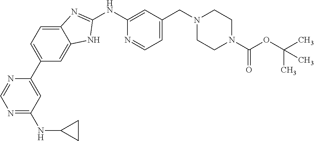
N1=C(NC2CC2)C=C(C2=CC=C3C(=C2)NC(NC2=CC(CN4CCN(C(OC(C)(C)C)=O)CC4)=CC=N2)=N3)N=C1
